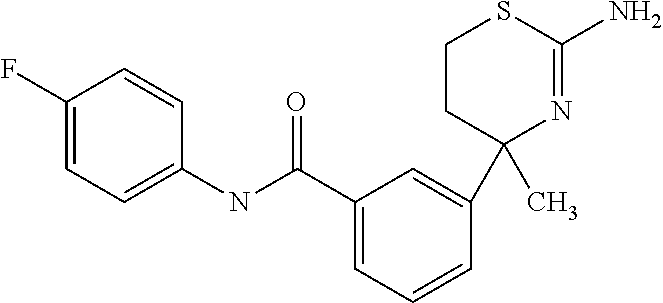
C1(F)=CC=C(NC(C2=CC=CC(C3(C)CCSC(N)=N3)=C2)=O)C=C1
